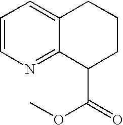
C1=CN=C2C(=C1)CCCC2C(OC)=O
